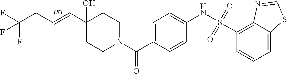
C1CN(C(C2=CC=C(NS(=O)(=O)C3=C4C(=CC=C3)SC=N4)C=C2)=O)CCC1(O)C=CCC(F)(F)F
